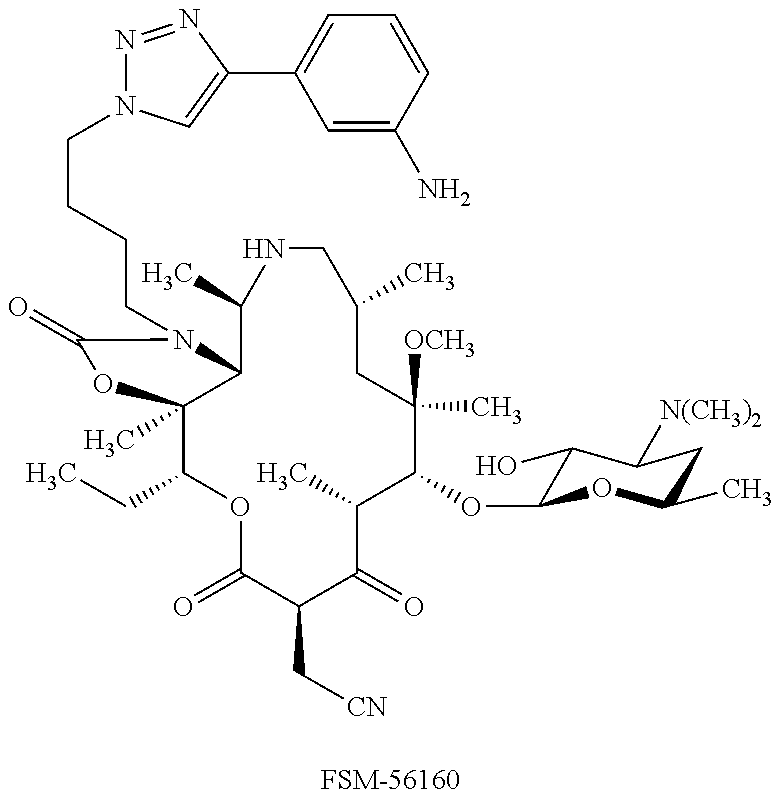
C1(CC)C2(C)C(N(CCCCN3N=NC(C4=CC=CC(N)=C4)=C3)C(=O)O2)C(C)NCC(C)CC([OCH3])(C)C(OC2C(O)C([N(CH3)2])CC(C)O2)C(C)C(=O)C(C[CN])C(=O)O1.[FSM-56160]
